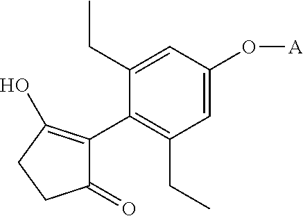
C1(CC)=CC(O[A])=CC(CC)=C1C1=C(O)CCC1=O
